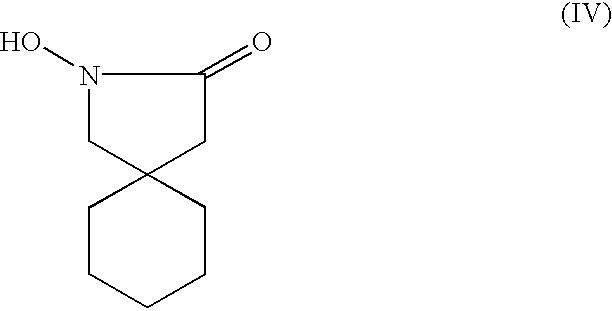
C1CCCCC12CC(=O)N(O)C2
